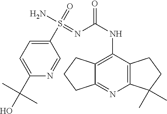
C1(S(=O)(N)=NC(NC2=C3C(=NC4=C2CCC4(C)C)CCC3)=O)=CC=C(C(O)(C)C)N=C1
